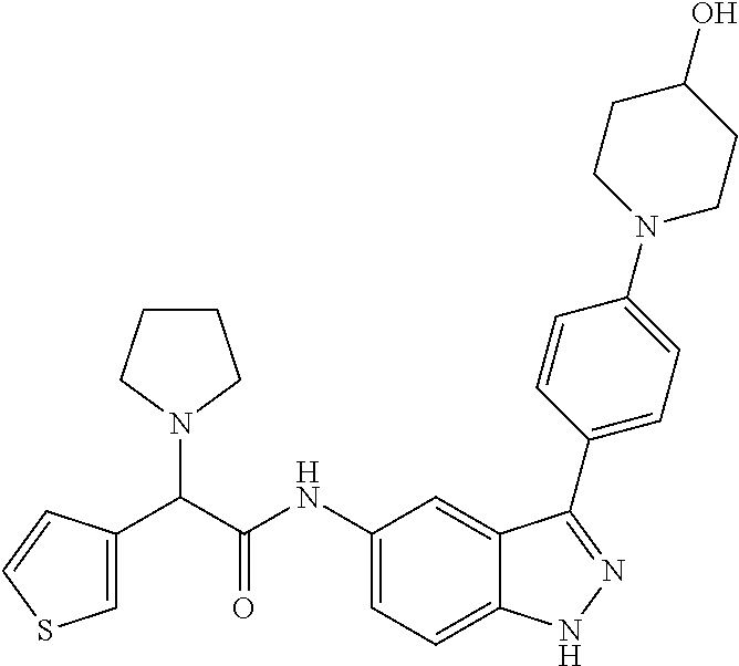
C1(NC(C(C2=CSC=C2)N2CCCC2)=O)=CC=C2C(=C1)C(C1=CC=C(N3CCC(O)CC3)C=C1)=NN2
